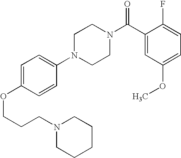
C(COC1=CC=C(N2CCN(C(C3=CC(OC)=CC=C3F)=O)CC2)C=C1)CN1CCCCC1
